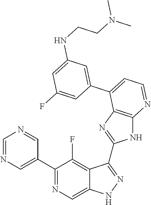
C1=NC=C(C2=NC=C3C(=C2F)C(C2=NC4=C(N2)N=CC=C4C2=CC(NCCN(C)C)=CC(F)=C2)=NN3)C=N1
